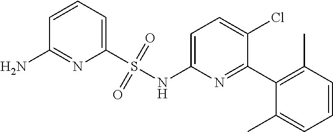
C1(S(NC2=CC=C(Cl)C(C3=C(C)C=CC=C3C)=N2)(=O)=O)=CC=CC(N)=N1
